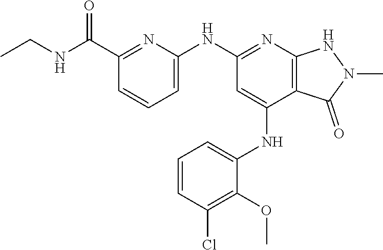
C1(C(NCC)=O)=NC(NC2=NC3=C(C(NC4=CC=CC(Cl)=C4OC)=C2)C(=O)N(C)N3)=CC=C1
